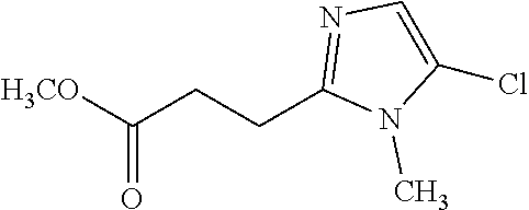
[H3CO]C(CCC1=NC=C(Cl)N1C)=O
